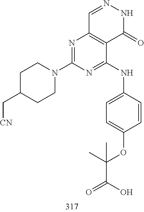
C1=NNC(=O)C2=C1N=C(N1CCC(C[CN])CC1)N=C2NC1=CC=C(OC(C(O)=O)(C)C)C=C1
